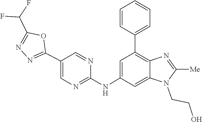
C1([Me])=NC2=C(C3=CC=CC=C3)C=C(NC3=NC=C(C4=NN=C(C(F)F)O4)C=N3)C=C2N1CCO
